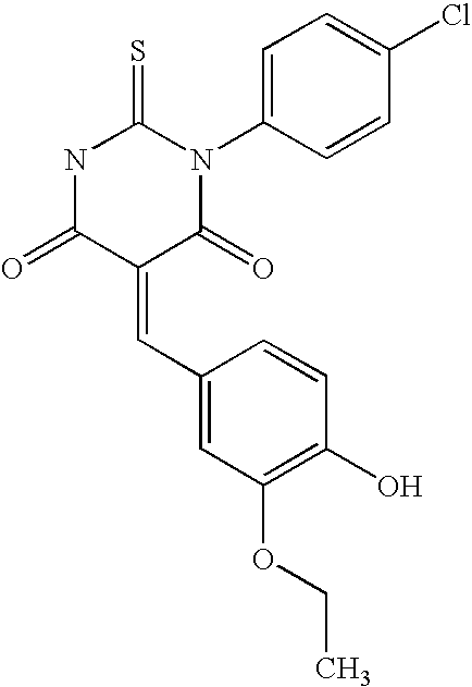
O=C1C(=CC2=CC(OCC)=C(O)C=C2)C(=O)N(C2=CC=C(Cl)C=C2)C(=S)N1
